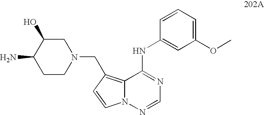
C1(OC)=CC=CC(NC2=NC=NN3C2=C(CN2CC(O)C(N)CC2)C=C3)=C1
